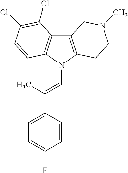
C12=C(N(C=C(C3=CC=C(F)C=C3)C)C3=C1C(Cl)=C(Cl)C=C3)CCN(C)C2
